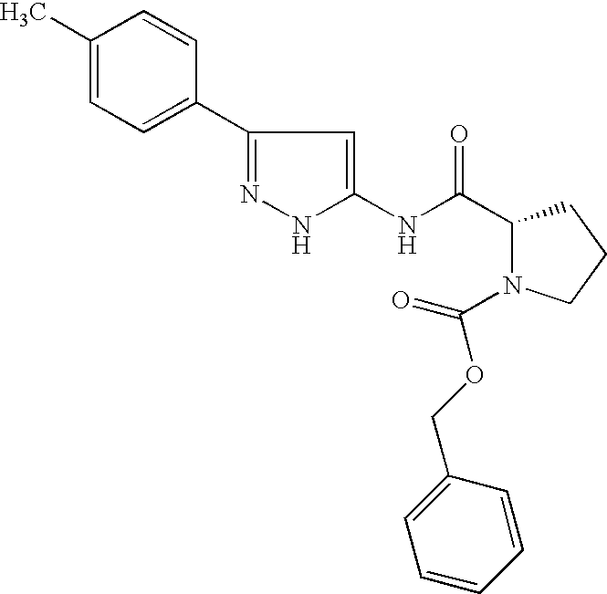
C1(NC(C2N(C(OCC3=CC=CC=C3)=O)CCC2)=O)=CC(C2=CC=C(C)C=C2)=NN1
